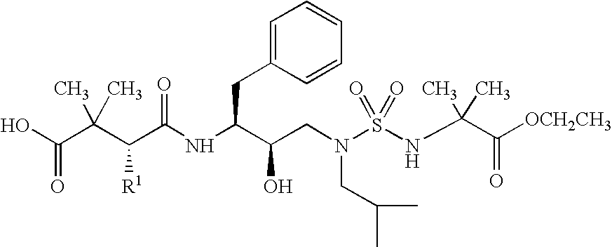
C(O)(=O)C(C(C(NC(C(CN(S(NC(C([OCH2CH3])=O)(C)C)(=O)=O)CC(C)C)O)CC1=CC=CC=C1)=O)[R1])(C)C
